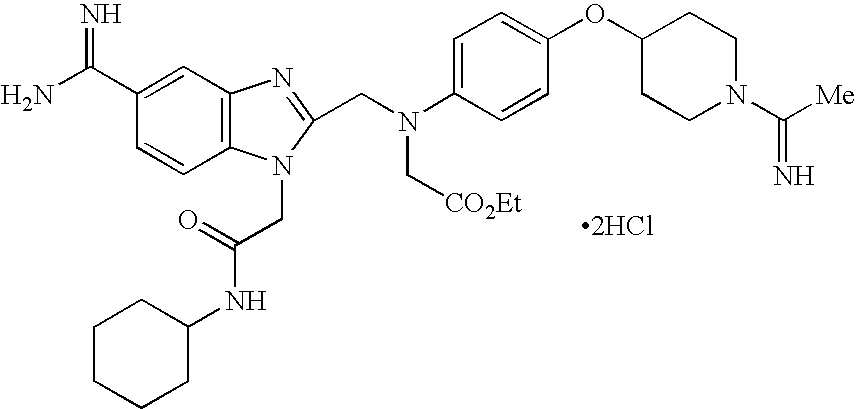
C1=CC2=C(C=C1C(N)=N)N=C(CN(C1=CC=C(OC3CCN(C([Me])=N)CC3)C=C1)C[CO2Et])N2CC(NC1CCCCC1)=O.[2HCl]
